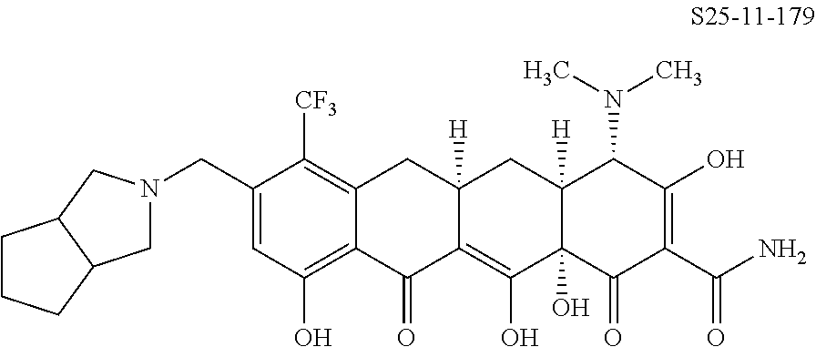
C1=C(CN2CC3C(C2)CCC3)C([CF3])=C2C(=C1O)C(=O)C1=C(O)C3(O)C([H])(CC1([H])C2)C(N(C)C)C(O)=C(C(N)=O)C3=O
